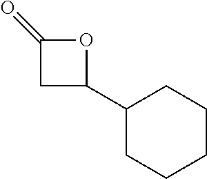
C1(C2CC(=O)O2)CCCCC1
